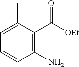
C1=CC(N)=C(C([OEt])=O)C(C)=C1
